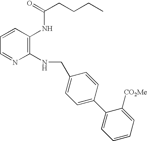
C1(NCC2=CC=C(C3=CC=CC=C3[CO2Me])C=C2)=C(NC(CCCC)=O)C=CC=N1
